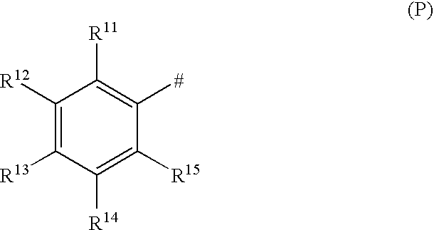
C1([R12])=C([R13])C([R14])=C([R15])C([#])=C1[R11]
